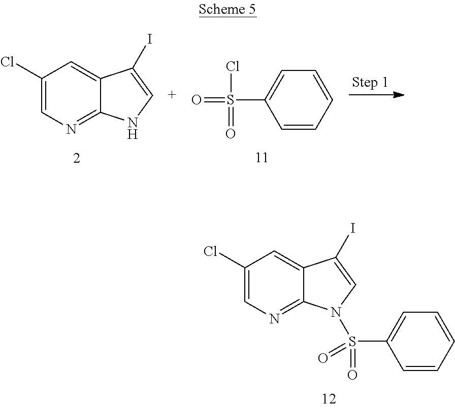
C12=CC(Cl)=CN=C1NC=C2I.C1=CC=CC=C1S(=O)(=O)Cl.C12=CC(Cl)=CN=C1N(S(=O)(C1=CC=CC=C1)=O)C=C2I
